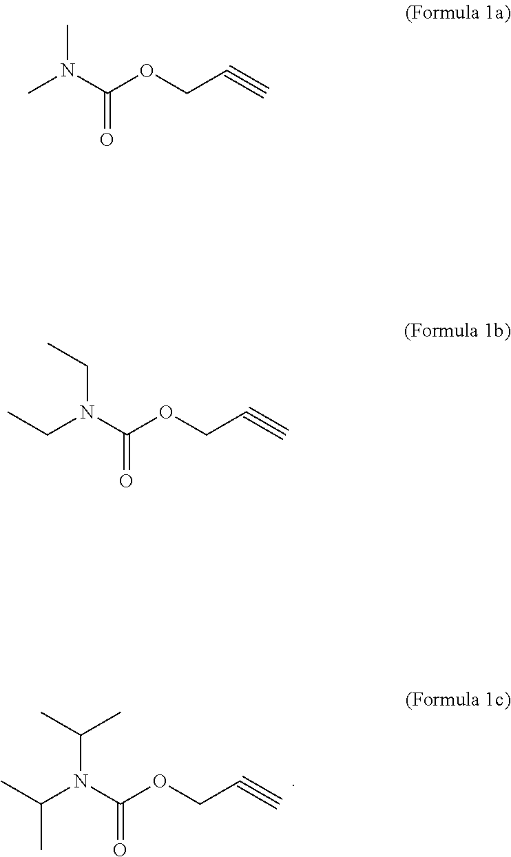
C#CCOC(N(C(C)C)C(C)C)=O.C#CCOC(N(C)C)=O.C#CCOC(N(CC)CC)=O
